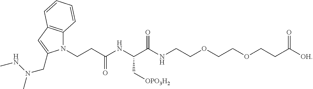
N1(CCC(NC(C(NCCOCCOCCC([OH])=O)=O)C[OPO3H2])=O)C2=C(C=C1CN(NC)C)C=CC=C2
